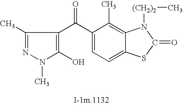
N1(C)C(O)=C(C(C2=CC=C3C(=C2C)N([(CH2)2]C)C(=O)S3)=O)C(C)=N1
